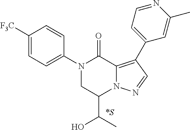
N1(C2=CC=C([F3C])C=C2)CC(C(C)O)N2C(=C(C3=CC=NC(C)=C3)C=N2)C1=O.[*S]
